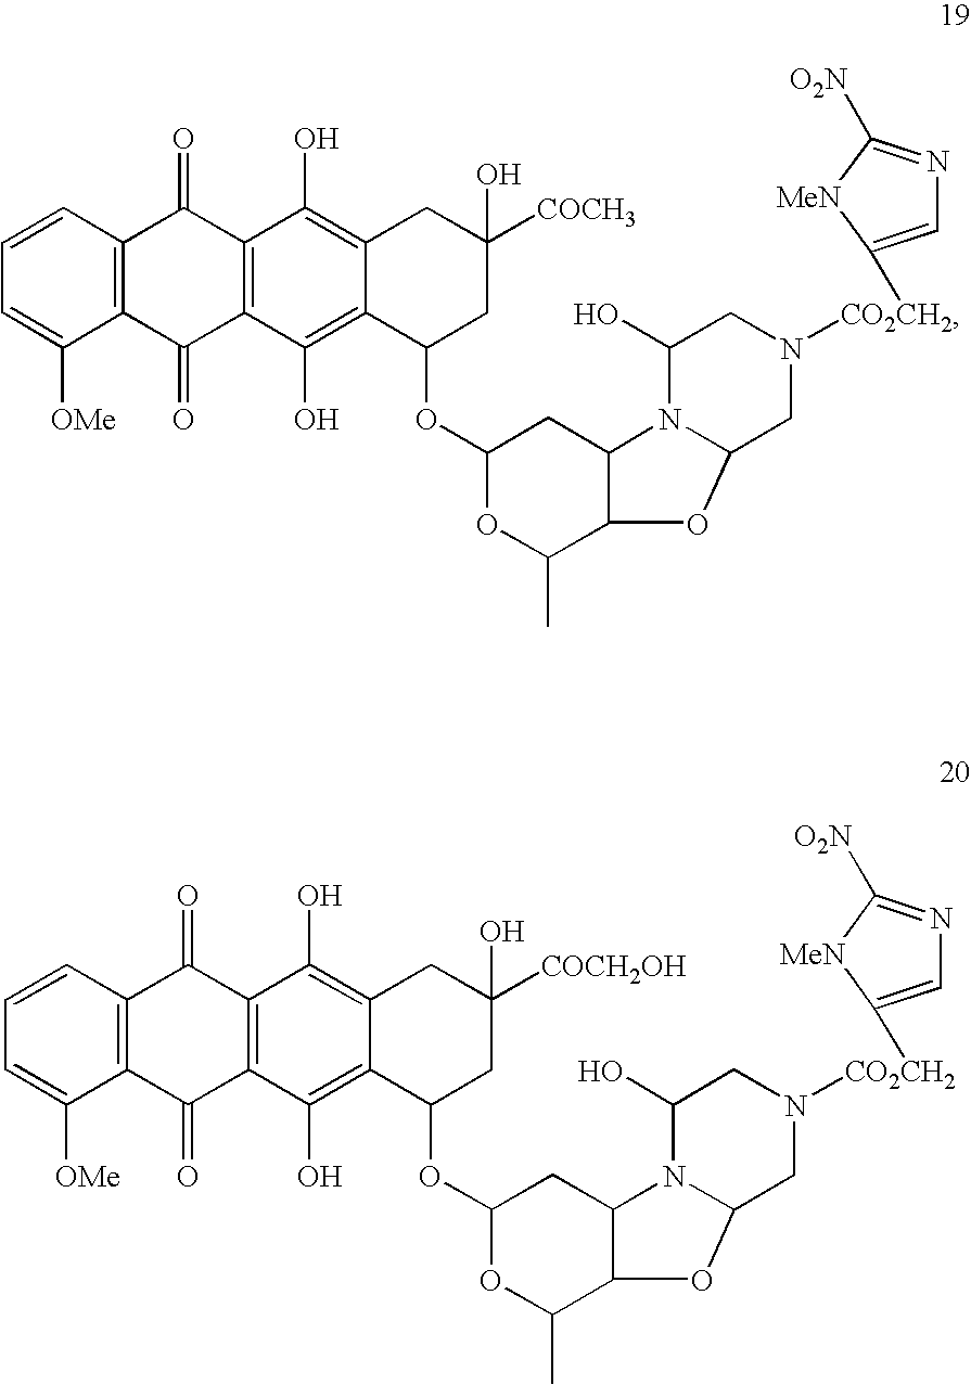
C1=CC2=C(C([OMe])=C1)C(=O)C1=C(C2=O)C(O)=C2C(=C1O)C(OC1OC(C)C3C(C1)N1C(O3)CN([CO2CH2]C3=CN=C([O2N])[MeN]3)CC1O)CC([COCH3])(O)C2.C1=CC2=C(C([OMe])=C1)C(=O)C1=C(C2=O)C(O)=C2C(=C1O)C(OC1OC(C)C3C(C1)N1C(O3)CN([CO2CH2]C3=CN=C([O2N])[MeN]3)CC1O)CC([COCH2OH])(O)C2
